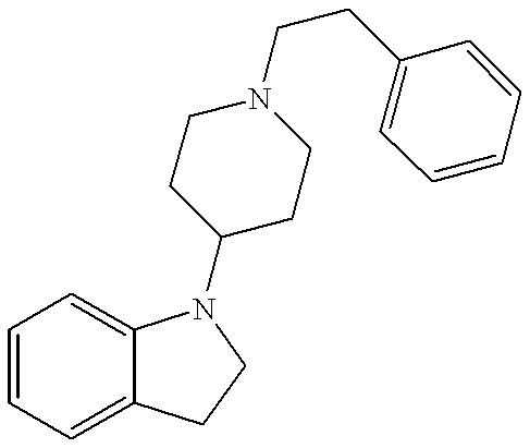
C1=CC=C2C(=C1)N(C1CCN(CCC3=CC=CC=C3)CC1)CC2
